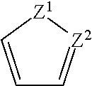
C1=C[Z1][Z2]=C1
